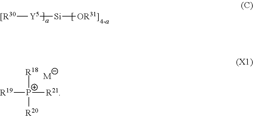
[[R30][Y5][Si][OR31]].[R18][P+]([R19])([R20])[R21].[M]
